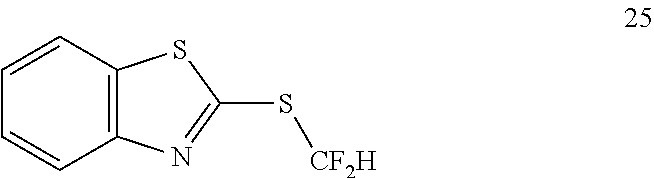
C1=CC2=C(C=C1)N=C(S[CF2H])S2
